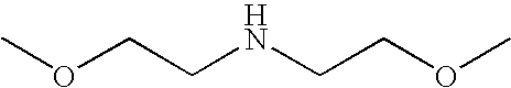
COCCNCCOC
